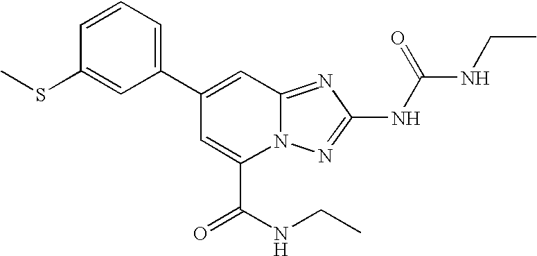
C1(C2=CC3=NC(NC(=O)NCC)=NN3C(C(NCC)=O)=C2)=CC=CC(SC)=C1
